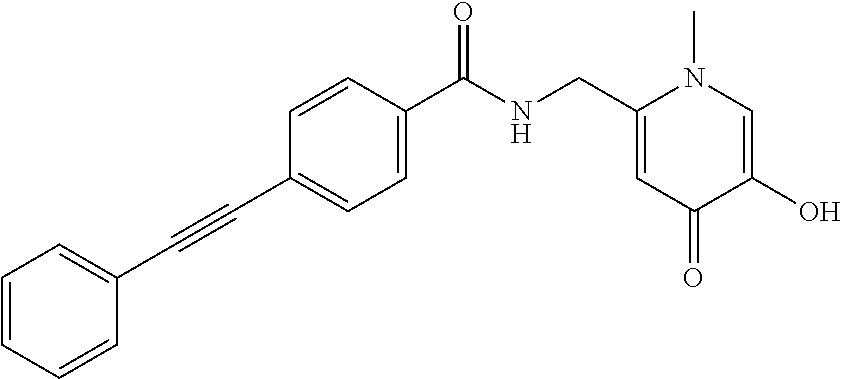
C1=CC=CC(C#CC2=CC=C(C(NCC3=CC(=O)C(O)=CN3C)=O)C=C2)=C1
